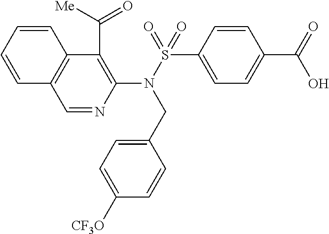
C1=NC(N(S(=O)(C2=CC=C(C(=O)O)C=C2)=O)CC2=CC=C([CF3O])C=C2)=C(C([Me])=O)C2=C1C=CC=C2
